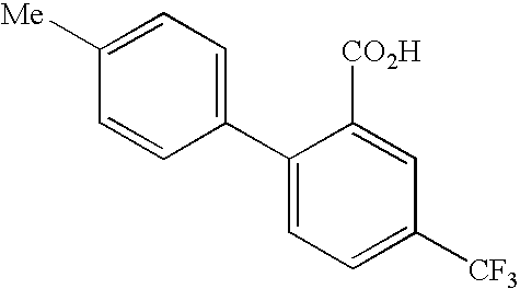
C1(C2=CC=C([Me])C=C2)=CC=C([CF3])C=C1[CO2H]
